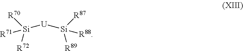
[U]([Si]([R70])([R72])[R71])[Si]([R87])([R89])[R88]
